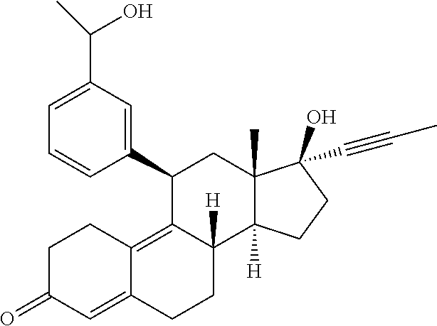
C1=C(C(C)O)C=C(C2C3=C4C(=CC(=O)CC4)CCC3([H])C3([H])C(C)(C2)C(O)(C#CC)CC3)C=C1
